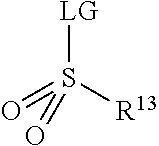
[LG]S([R13])(=O)=O
